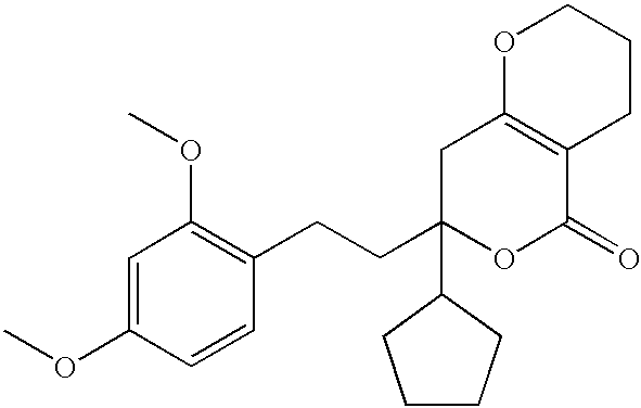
C1C(CCC2=C(OC)C=C(OC)C=C2)(C2CCCC2)OC(=O)C2=C1OCCC2
